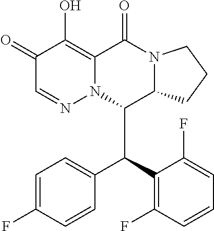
C1(=O)C=NN2C(=C1O)C(=O)N1C(C2C(C2=C(F)C=CC=C2F)C2=CC=C(F)C=C2)CCC1
